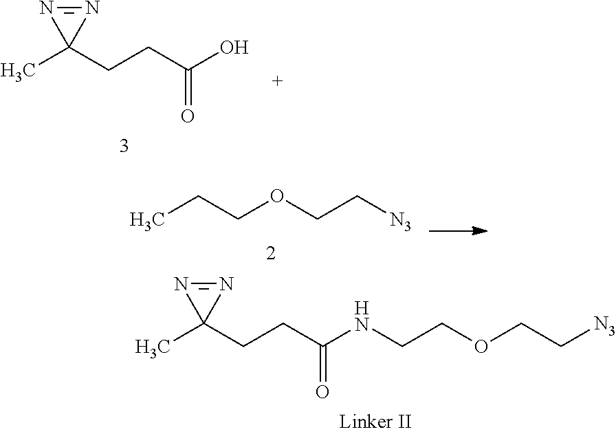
CC1(CCC(O)=O)N=N1.CCCOCC[N3].CC1(CCC(NCCOCC[N3])=O)N=N1
